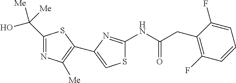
S1C(NC(CC2=C(F)C=CC=C2F)=O)=NC(C2=C([Me])N=C(C([Me])(O)[Me])S2)=C1
